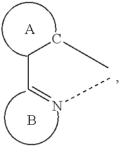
C(C=NC)CC.[A].B
